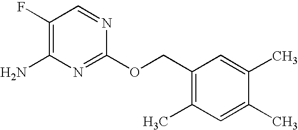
C1(F)=C(N)N=C(OCC2=C(C)C=C(C)C(C)=C2)N=C1
